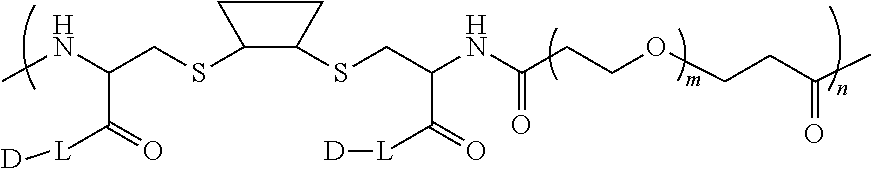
C(OCCC(C)=O)CC(NC(CSC1C(SCC(NC)C(=O)[L][D])CC1)C(=O)[L][D])=O
